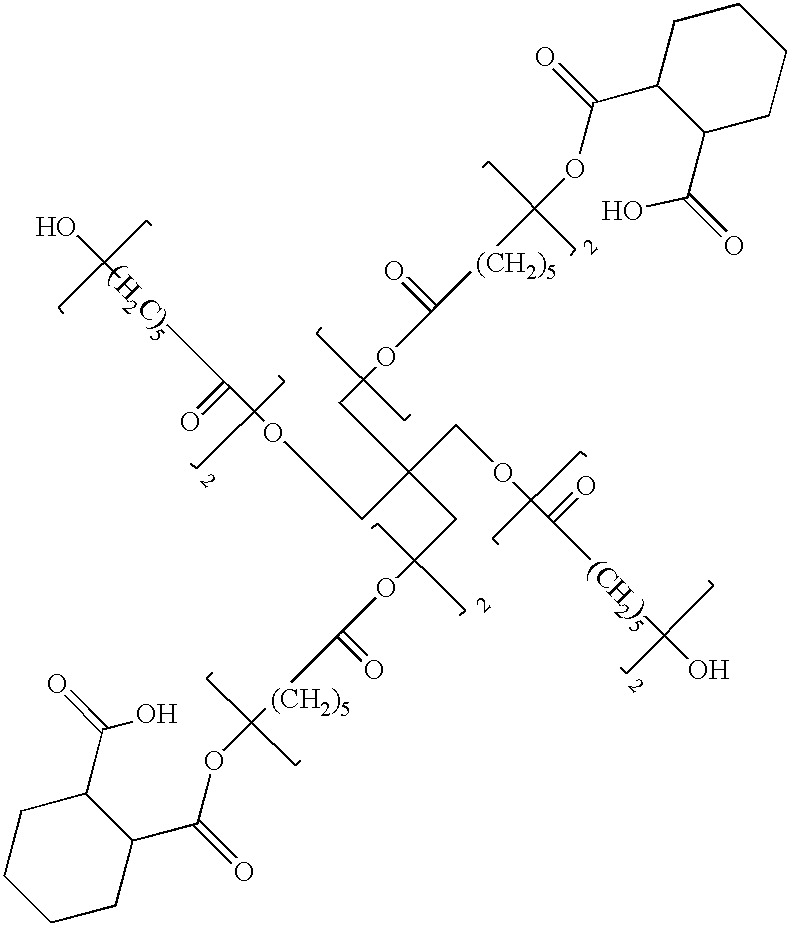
C1(C(OC[(CH2)5]C(=O)OCC(COC(=O)[(CH2)5]OC(C2C(C(O)=O)CCCC2)=O)(COC(=O)[(CH2)5]O)COC(=O)[H2C)5]O)=O)C(C(O)=O)CCCC1
